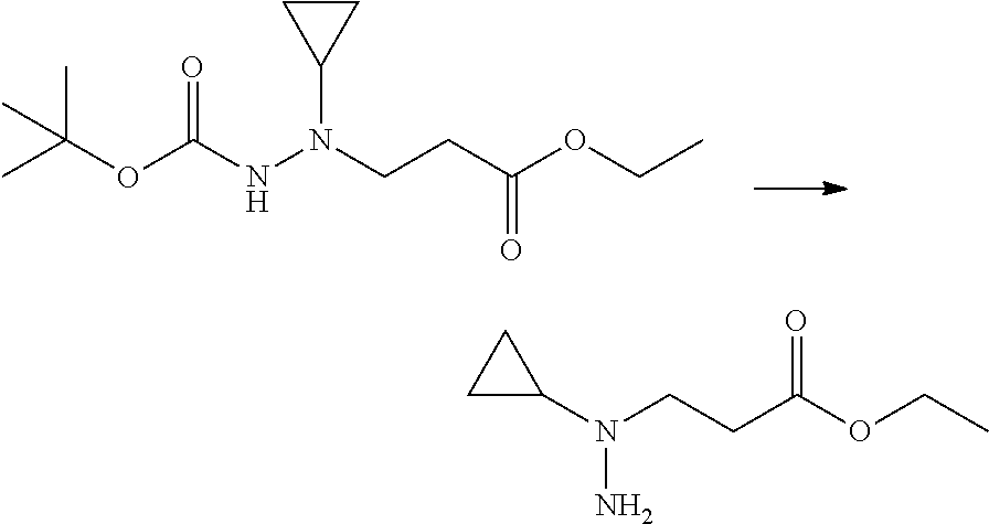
O(C(NN(CCC(OCC)=O)C1CC1)=O)C(C)(C)C.N(CCC(OCC)=O)(C1CC1)N
